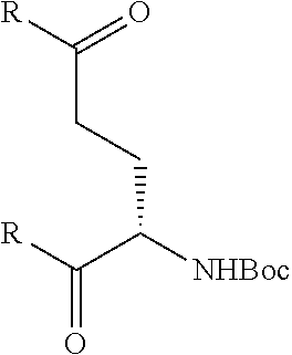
C(CCC([NHBoc])C([R])=O)([R])=O
